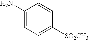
C1(N)=CC=C([SO2CH3])C=C1
